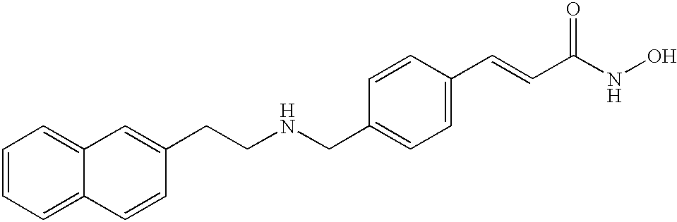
C(C1=CC=C(C=CC(NO)=O)C=C1)NCCC1=CC2=CC=CC=C2C=C1
